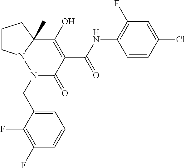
C1CN2C(C)(C1)C(O)=C(C(=O)NC1=C(F)C=C(Cl)C=C1)C(=O)N2CC1=CC=CC(F)=C1F
